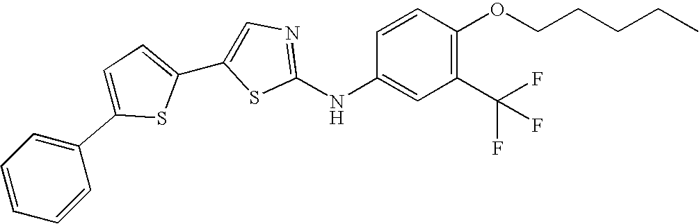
C1=CC(OCCCCC)=C(C(F)(F)F)C=C1NC1=NC=C(C2=CC=C(C3=CC=CC=C3)S2)S1
